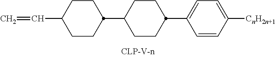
C(C1CCC(C2CCC(C3=CC=C([CnH2n+1])C=C3)CC2)CC1)=C
